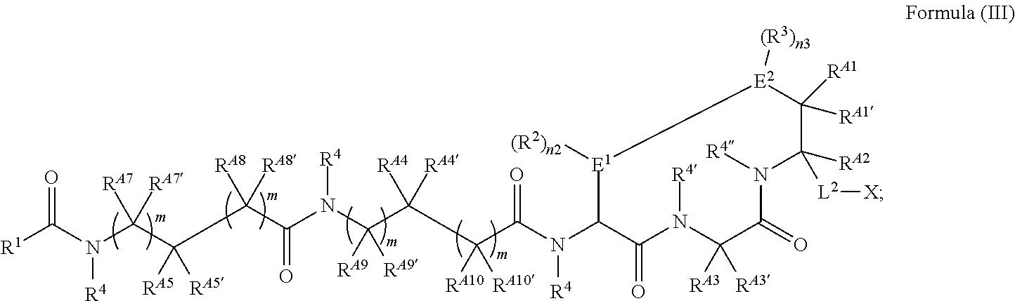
[R1]C(N(C([RA7])([RA7])C([RA5])([RA5])C(C(N(C([RA9])([RA9])C([RA4])([RA4])C(C(N(C1C(=O)N([R4])C([RA3])([RA3])C(=O)N([R4])C([L2][X])([RA2])C([RA1])([RA1])[E2]([(R3)n3])[E1]1[(R2)n2])[R4])=O)([RA10])[RA10])[R4])=O)([RA8])[RA8])[R4])=O
